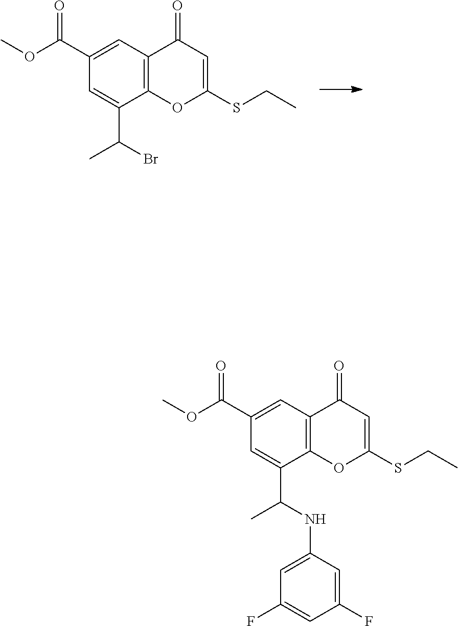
C1=C(C(OC)=O)C=C(C(Br)C)C2=C1C(=O)C=C(SCC)O2.C1=C(C(OC)=O)C=C(C(NC2=CC(F)=CC(F)=C2)C)C2=C1C(=O)C=C(SCC)O2
